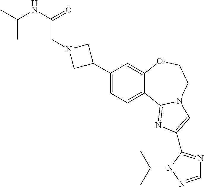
C1(C2CN(CC(NC(C)C)=O)C2)=CC=C2C(=C1)OCCN1C2=NC(C2=NC=NN2C(C)C)=C1
